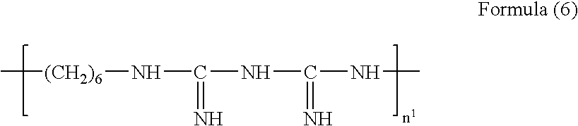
C[(CH2)6]NC(=N)NC(NC)=N
